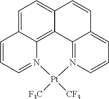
C1=C2C3=C4C(=C1)C=CC1=CC=CN(=C41)[Pt]([CF3])([F3C])N3=CC=C2
